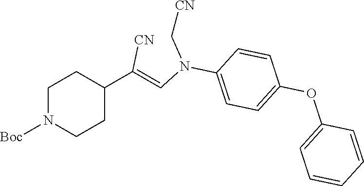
C1N([Boc])CCC(C(=CN(C[CN])C2=CC=C(OC3=CC=CC=C3)C=C2)[CN])C1
